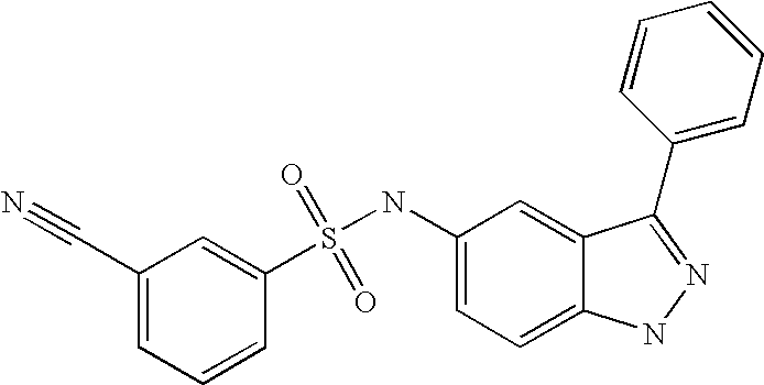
S(=O)(=O)(NC1=CC=C2C(=C1)C(C1=CC=CC=C1)=NN2)C1=CC(C#N)=CC=C1
